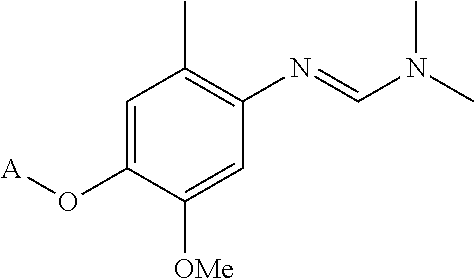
C1=C(O[A])C([OMe])=CC(N=CN(C)C)=C1C
